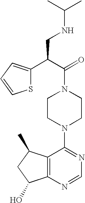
C(N1CCN(C2=NC=NC3=C2C(C)CC3O)CC1)(C(CNC(C)C)C1=CC=CS1)=O
